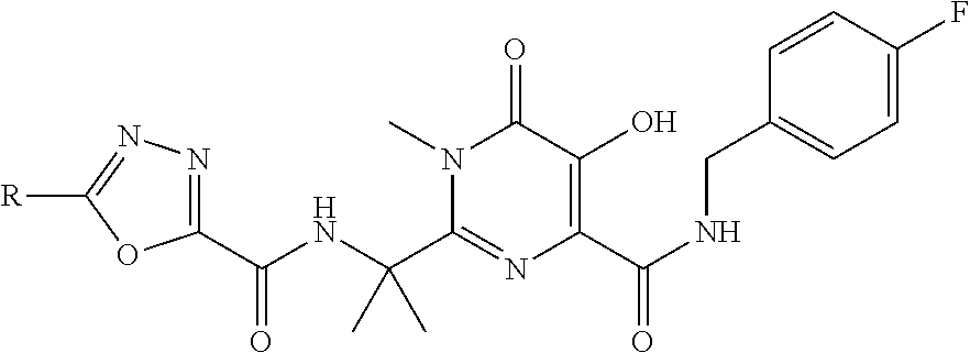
C1(C(NCC2=CC=C(F)C=C2)=O)=C(O)C(=O)N(C)C(C(NC(C2=NN=C([R])O2)=O)(C)C)=N1
